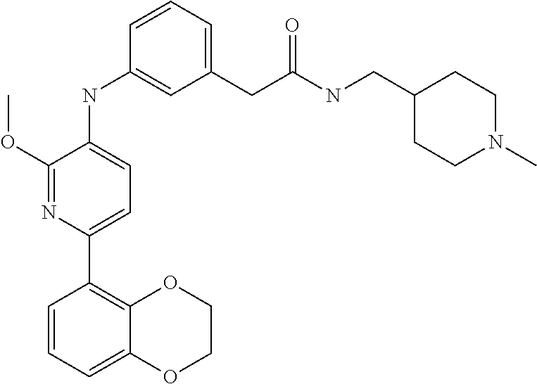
C1=CC=C2C(=C1C1=CC=C(NC3=CC(CC(NCC4CCN(C)CC4)=O)=CC=C3)C(OC)=N1)OCCO2
